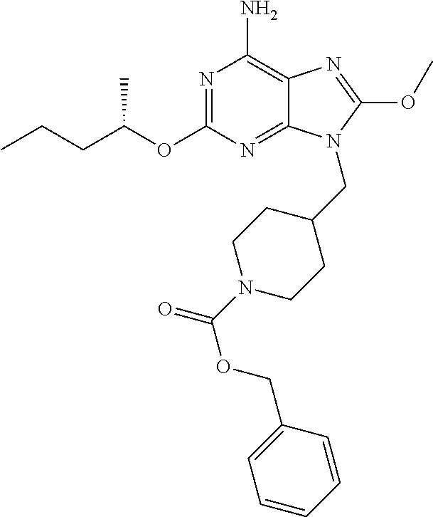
N1=C(OC(CCC)C)N=C2C(=C1N)N=C(OC)N2CC1CCN(C(=O)OCC2=CC=CC=C2)CC1
